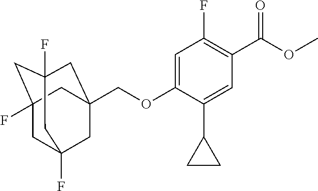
C(OC1=CC(F)=C(C(OC)=O)C=C1C1CC1)C12CC3(F)CC(F)(CC(F)(C1)C3)C2
